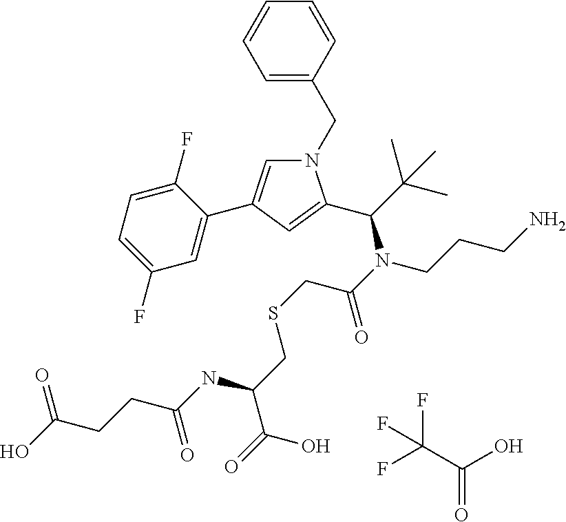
C1=C(CN2C=C(C3=CC(F)=CC=C3F)C=C2C(C(C)(C)C)N(CCCN)C(CSCC(NC(CCC(O)=O)=O)C(=O)O)=O)C=CC=C1.C(=O)(C(F)(F)F)O
